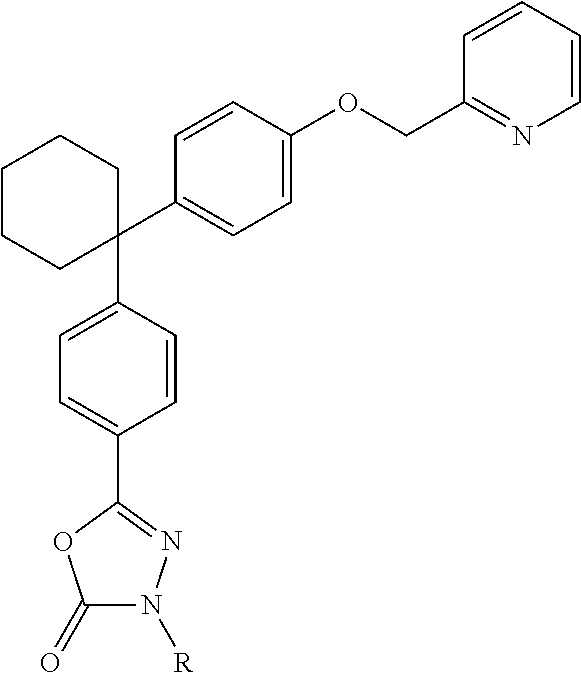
C1(C2=CC=C(OCC3=NC=CC=C3)C=C2)(C2=CC=C(C3=NN([R])C(=O)O3)C=C2)CCCCC1
